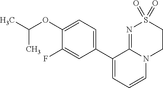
C1(OC(C)C)=CC=C(C2=CC=CN3C2=NS(=O)(=O)CC3)C=C1F
